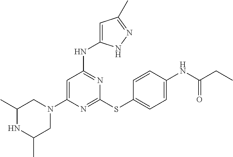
C1(C)CN(C2=CC(NC3=CC(C)=NN3)=NC(SC3=CC=C(NC(CC)=O)C=C3)=N2)CC(C)N1
